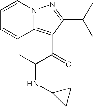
C1=CN2C(=C(C(=O)C(C)NC3CC3)C(C(C)C)=N2)C=C1
